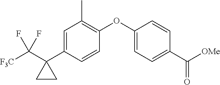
C1=C(C2(C([F3C])(F)F)CC2)C=CC(OC2=CC=C(C([OMe])=O)C=C2)=C1C
